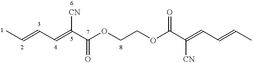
CC=CC=C(C(OCCOC(C(=CC=CC)[CN])=O)=O)[CN]
